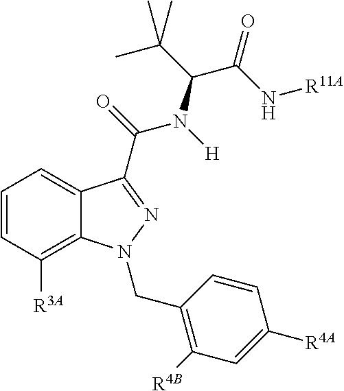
C1=CC([R3A])=C2C(=C1)C(C(=O)N(C(C(N[R11A])=O)C(C)(C)C)[H])=NN2CC1=C([R4B])C=C([R4A])C=C1
